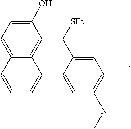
C1(O)=CC=C2C(=C1C([SEt])C1=CC=C(N(C)C)C=C1)C=CC=C2
